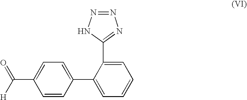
C1=CC(C2=CC=CC=C2C2=NN=NN2)=CC=C1C(=O)[H]
